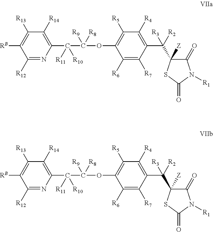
C1([R12])=NC(C(C([R8])([R9])OC2=C([R5])C([R4])=C(C([R2])([R3])C3([Z])C(=O)N([R1])C(=O)S3)C([R7])=C2[R6])([R10])[R11])=C([R14])C([R13])=C1[RB].C1([R12])=NC(C(C([R8])([R9])OC2=C([R5])C([R4])=C(C([R2])([R3])C3([Z])C(=O)N([R1])C(=O)S3)C([R7])=C2[R6])([R10])[R11])=C([R14])C([R13])=C1[RB]
